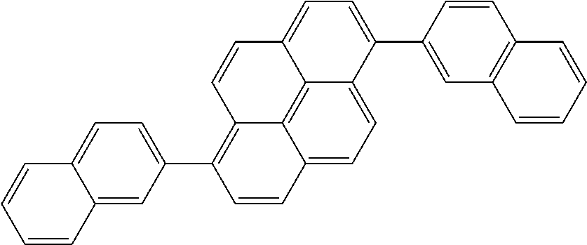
C1=CC2=C(C=C1)C=C(C1=CC=C3C4=C5C(=C(C6=CC=C7C(=C6)C=CC=C7)C=CC5=CC=C41)C=C3)C=C2
